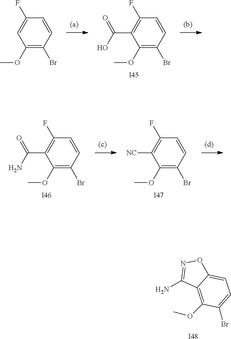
C1(OC)=C(Br)C=CC(F)=C1C(O)=O.[I45].C1(OC)=C(Br)C=CC(F)=C1.C1(OC)=C(Br)C=CC(F)=C1C(N)=O.[I46].C1(OC)=C(Br)C=CC(F)=C1[NC].[I47].[I48].C1(N)=NOC2=CC=C(Br)C(OC)=C12
